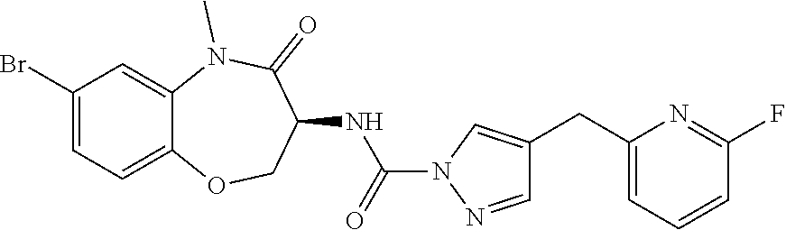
BrC1=CC=C2C(=C1)N(C)C(=O)C(NC(=O)N1N=CC(CC3=CC=CC(F)=N3)=C1)CO2
